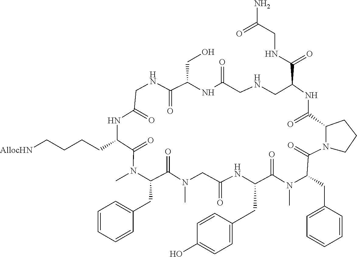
CN1C(CC2=CC=CC=C2)C(=O)N2C(C(=O)NC(C(NCC(=O)N)=O)CNCC(=O)NC(CO)C(=O)NCC(=O)NC(CCCC[AllocHN])C(=O)N(C)C(CC3=CC=CC=C3)C(=O)N(C)CC(=O)NC(CC3=CC=C(O)C=C3)C1=O)CCC2
